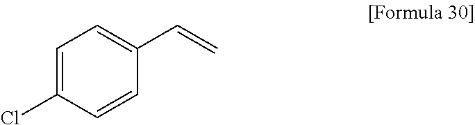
C1=C(Cl)C=CC(C=C)=C1
